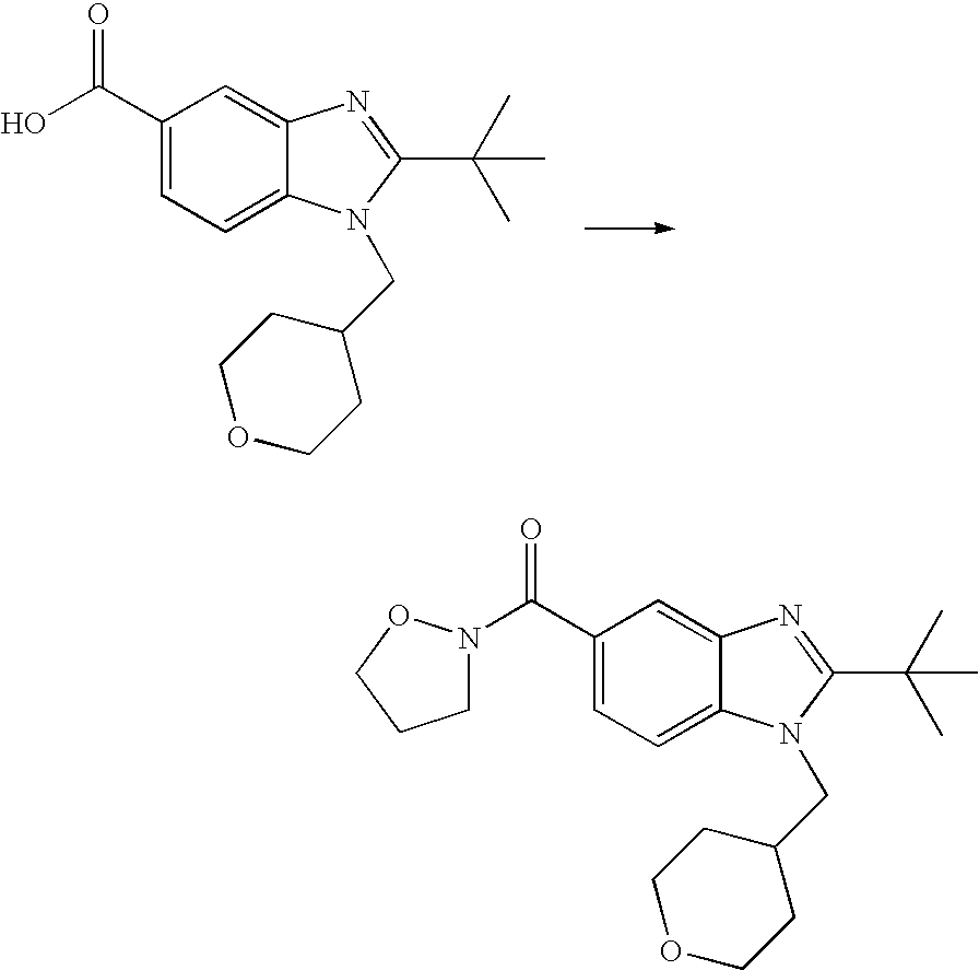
C1(C(O)=O)=CC=C2C(=C1)N=C(C(C)(C)C)N2CC1CCOCC1.C1(C(=O)N2CCCO2)=CC=C2C(=C1)N=C(C(C)(C)C)N2CC1CCOCC1
